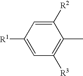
C1=C([R1])C=C([R2])C(C)=C1[R3]
